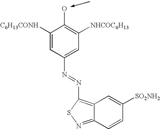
C1=C([C6H13CONH])C(O)=C([NHCOC6H13])C=C1N=NC1=C2C(=NS1)C=CC([SO2NH2])=C2
